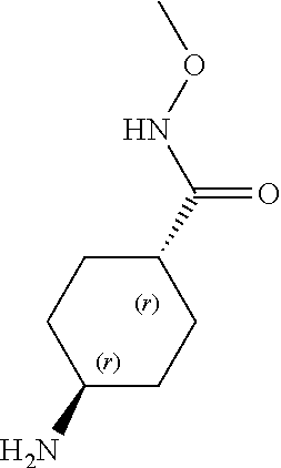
C1(N)CCC(C(NOC)=O)CC1
